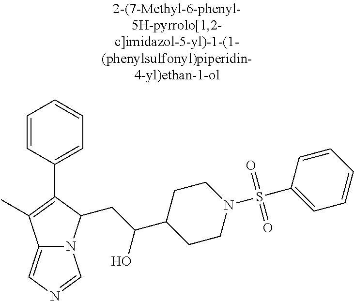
C12=CN=CN1C(CC(C1CCN(S(C3=CC=CC=C3)(=O)=O)CC1)O)C(C1=CC=CC=C1)=C2C
